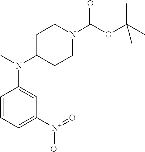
C1C(N(C2=CC([N+](=O)[O-])=CC=C2)C)CCN(C(=O)OC(C)(C)C)C1
